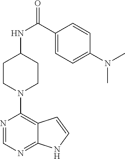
C1(C(NC2CCN(C3=C4C(=NC=N3)NC=C4)CC2)=O)=CC=C(N(C)C)C=C1
